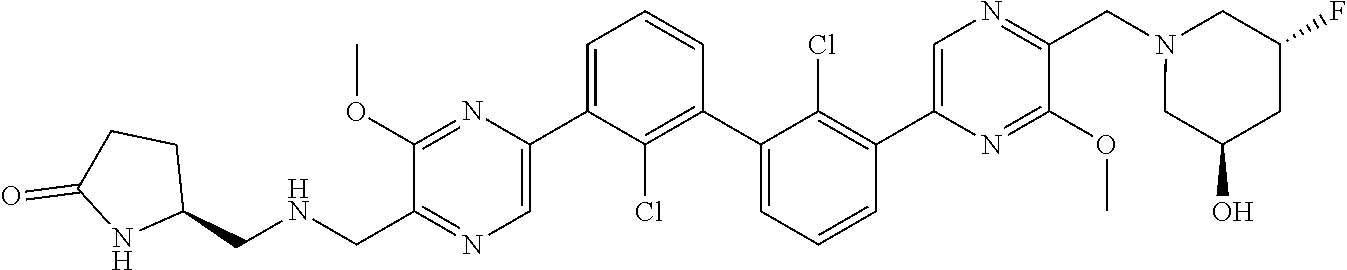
C1(C2=CN=C(CNCC3CCC(=O)N3)C(OC)=N2)=CC=CC(C2=CC=CC(C3=CN=C(CN4CC(F)CC(O)C4)C(OC)=N3)=C2Cl)=C1Cl
